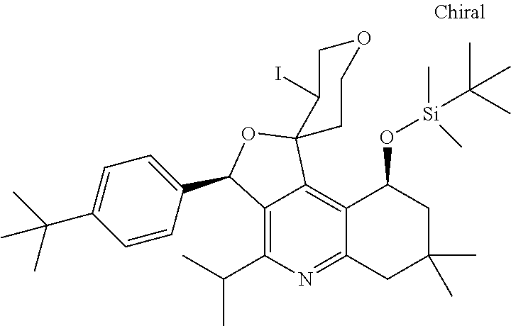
C12=C(C(C)C)N=C3C(=C1C1(OC2C2=CC=C(C(C)(C)C)C=C2)C(I)COCC1)C(O[Si](C(C)(C)C)(C)C)CC(C)(C)C3
